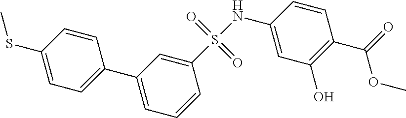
C1(SC)=CC=C(C2=CC=CC(S(NC3=CC(O)=C(C(=O)OC)C=C3)(=O)=O)=C2)C=C1
